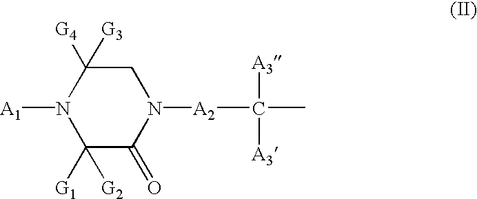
C1([G4])([G3])N([A1])C([G1])([G2])C(=O)N([A2]C([A3])([A3])C)C1
